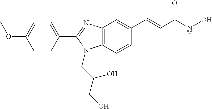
C1(C2=NC3=C(N2CC(CO)O)C=CC(C=CC(NO)=O)=C3)=CC=C(OC)C=C1
